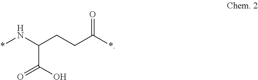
*NC(CCC(*)=O)C(O)=O
